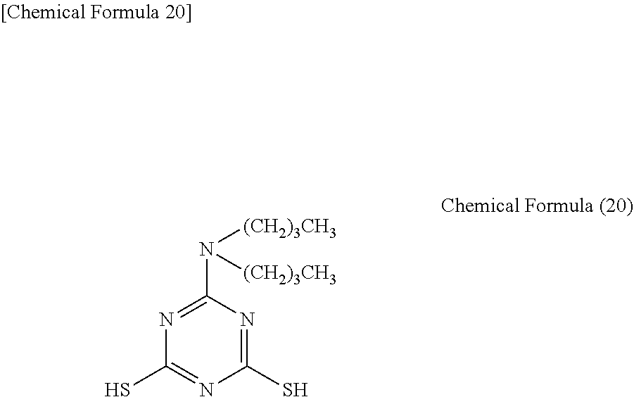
N1=C(N([(CH2)3CH3])[(CH2)3CH3])N=C(S)N=C1S
